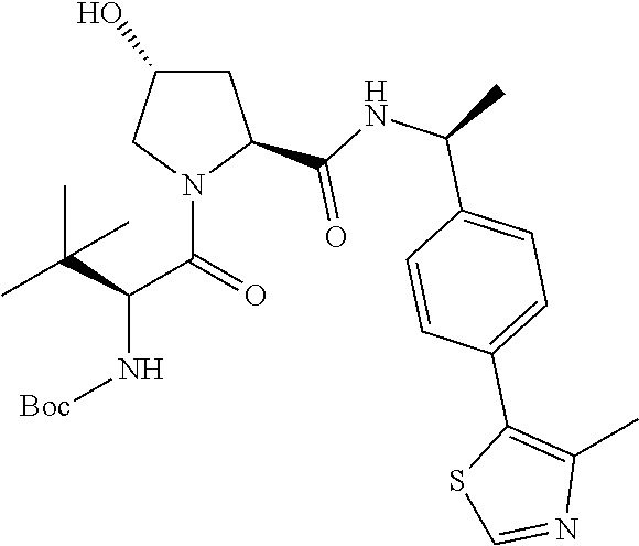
N1(C(=O)C(C(C)(C)C)N[Boc])C(C(NC(C)C2=CC=C(C3=C(C)N=CS3)C=C2)=O)CC(O)C1
